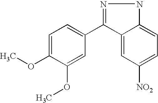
C1=C(OC)C(OC)=CC(C2=NNC3=CC=C([NO2])C=C23)=C1
